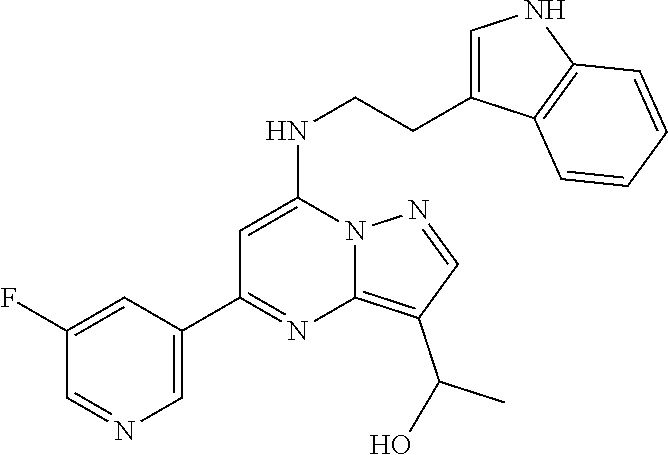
C1(C2=CN=CC(F)=C2)=NC2=C(C(O)C)C=NN2C(NCCC2=CNC3=C2C=CC=C3)=C1
